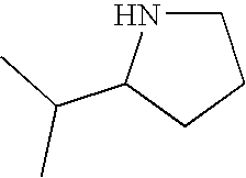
C1NC(C(C)C)CC1
